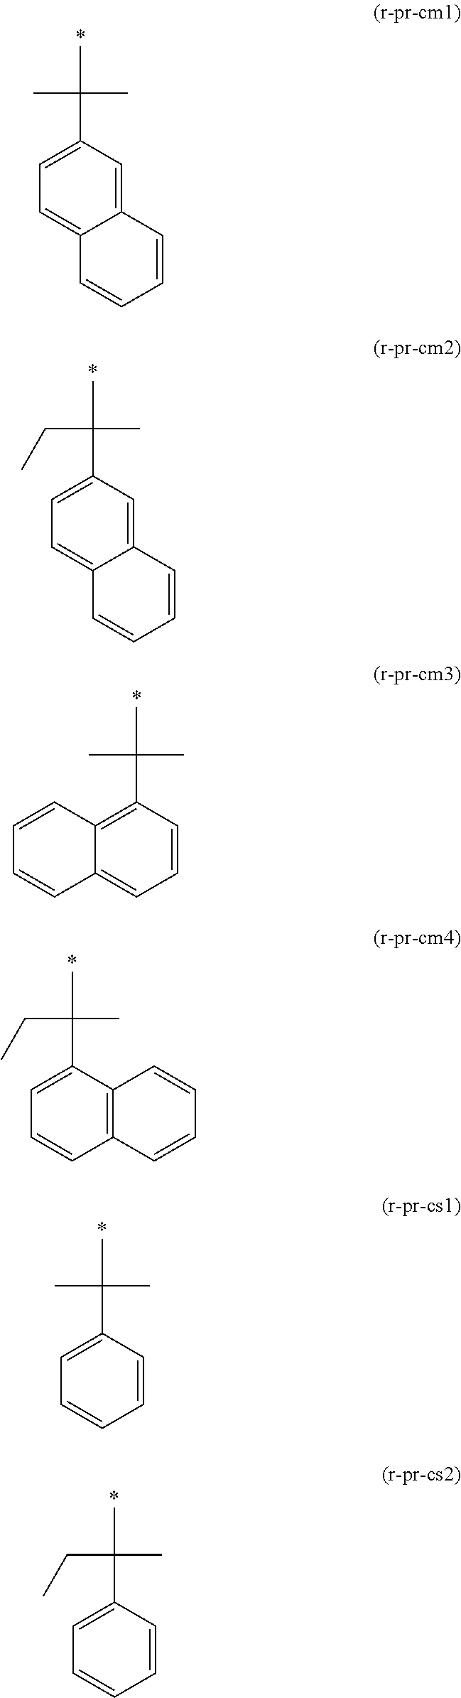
C12=CC(C(C)(C)C)=CC=C1C=CC=C2.C12=CC(C(CC)(C)C)=CC=C1C=CC=C2.C1=CC(C(C)(C)C)=C2C(=C1)C=CC=C2.C12=C(C(C(CC)(C)C)=CC=C1)C=CC=C2.C1=CC(C(C)(C)C)=CC=C1.C1=CC(C(CC)(C)C)=CC=C1
